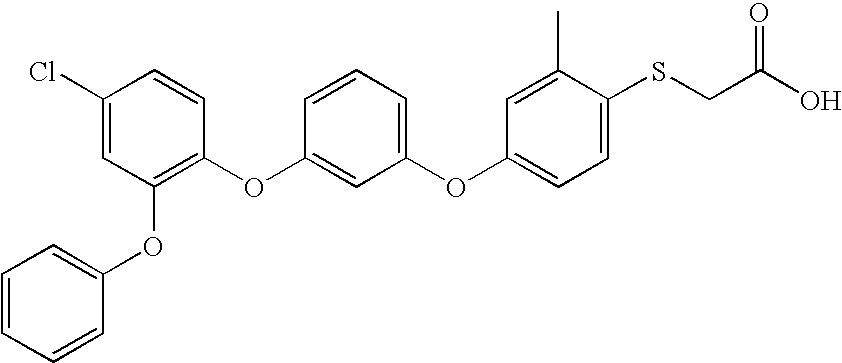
C1=CC=CC(OC2=C(OC3=CC(OC4=CC=C(SCC(O)=O)C(C)=C4)=CC=C3)C=CC(Cl)=C2)=C1
